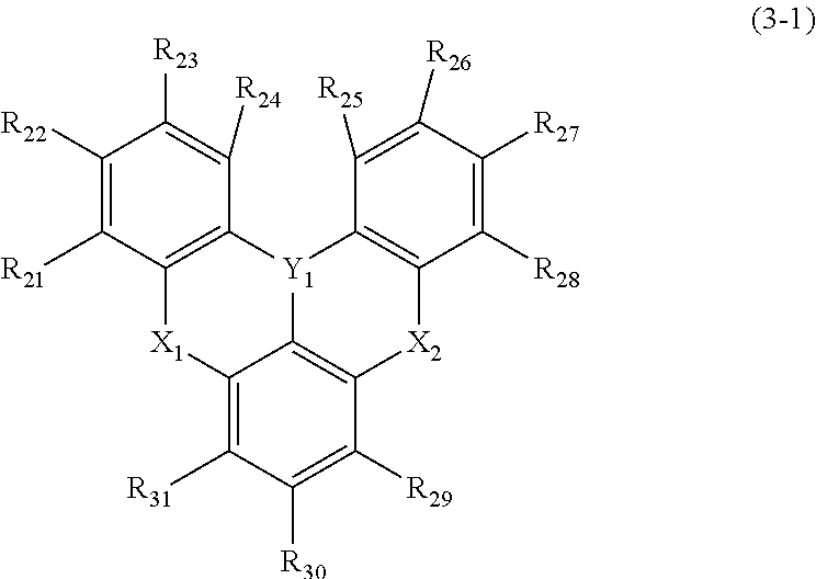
C12=C([R31])C([R30])=C([R29])C3=C1[Y1](C1=C([X2]3)C([R28])=C([R27])C([R26])=C1[R25])C1=C([X1]2)C([R21])=C([R22])C([R23])=C1[R24]
